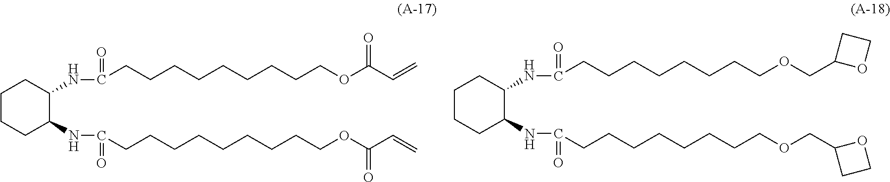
C1CCC(NC(=O)CCCCCCCCCOC(C=C)=O)C(NC(=O)CCCCCCCCCOC(C=C)=O)C1.C1CCC(NC(=O)CCCCCCCCOCC2CCO2)C(NC(=O)CCCCCCCCOCC2OCC2)C1
